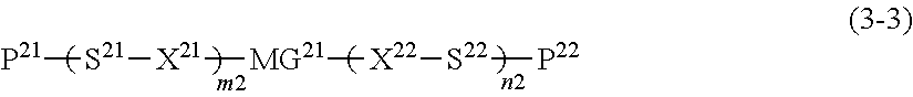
[P21][S21][X21][MG21][X22][S22][P22]
